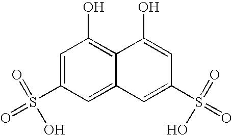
C12=C(O)C=C(S(=O)(O)=O)C=C1C=C(S(=O)(O)=O)C=C2O
